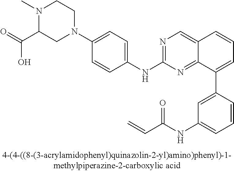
N1=C(NC2=CC=C(N3CCN(C)C(C(=O)O)C3)C=C2)N=C2C(=C1)C=CC=C2C1=CC(NC(C=C)=O)=CC=C1
